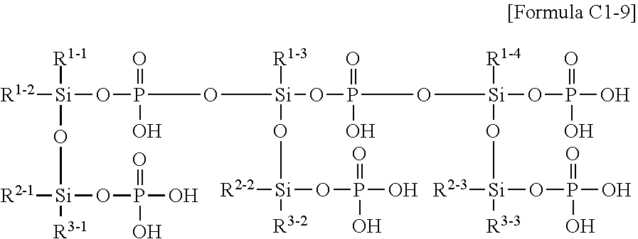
[R1-2][Si](OP(O[Si](OP(=O)(O)O[Si](OP(O)(=O)O)([R1-4])O[Si]([R2-3])([R3-3])OP(=O)(O)O)([R1-3])O[Si]([R2-2])([R3-2])OP(=O)(O)O)(=O)O)(O[Si]([R2-1])([R3-1])OP(=O)(O)O)[R1-1]
